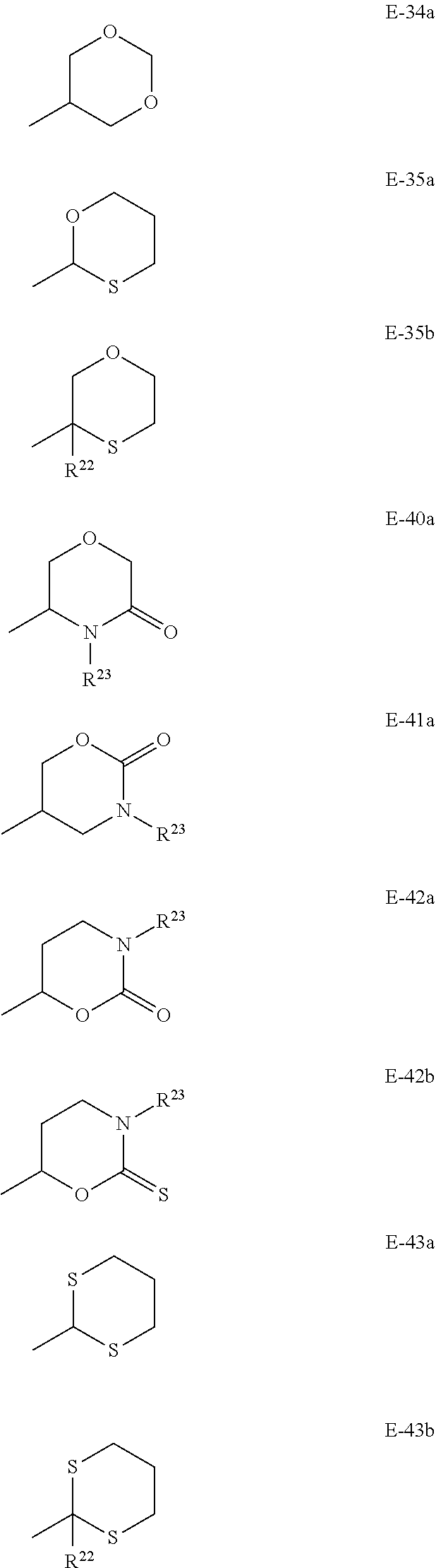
C1C(C)COCO1.O1C(C)SCCC1.C1C(C)([R22])SCCO1.C1C(C)N([R23])C(=O)CO1.C1C(C)CN([R23])C(=O)O1.C1C(C)OC(=O)N([R23])C1.C1C(C)OC(=S)N([R23])C1.S1C(C)SCCC1.S1C(C)([R22])SCCC1
